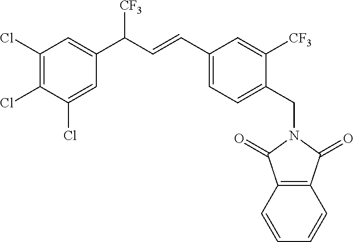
C1(Cl)=C(Cl)C(Cl)=CC(C(C=CC2=CC=C(CN3C(=O)C4=C(C3=O)C=CC=C4)C([CF3])=C2)[CF3])=C1
